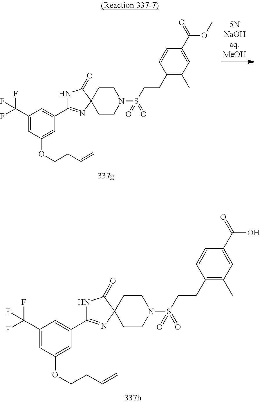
C1(C(F)(F)F)=CC(OCCC=C)=CC(C2=NC3(CCN(S(CCC4=C(C)C=C(C(OC)=O)C=C4)(=O)=O)CC3)C(=O)N2)=C1.C1(C(F)(F)F)=CC(OCCC=C)=CC(C2=NC3(CCN(S(CCC4=C(C)C=C(C(O)=O)C=C4)(=O)=O)CC3)C(=O)N2)=C1
